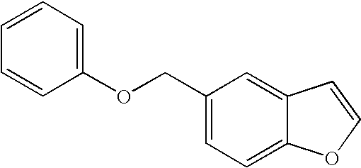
C1(COC2=CC=CC=C2)=CC=C2C(=C1)C=CO2
